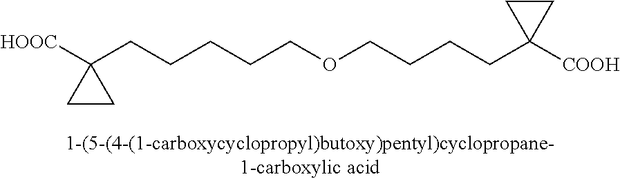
[HOOC]C1(CCCCCOCCCCC2([COOH])CC2)CC1
